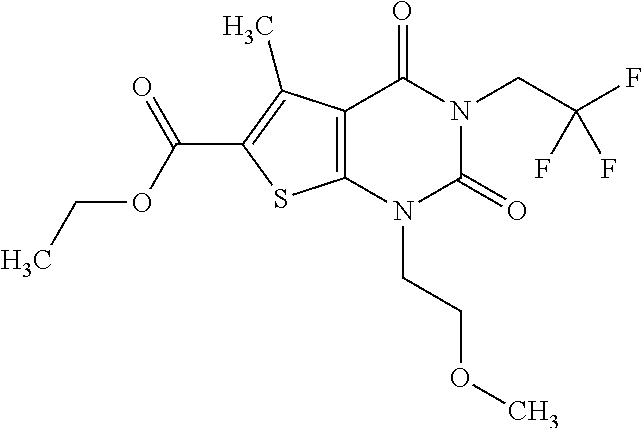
C12=C(N(CCOC)C(=O)N(CC(F)(F)F)C1=O)SC(C(OCC)=O)=C2C
